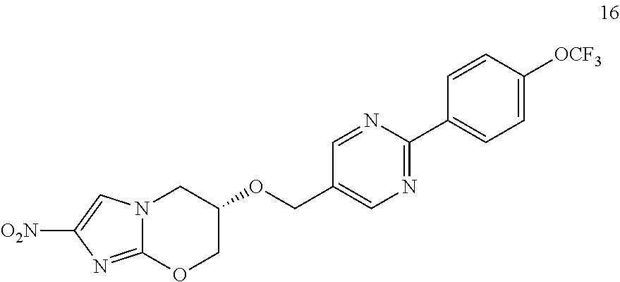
N12C(=NC([O2N])=C1)OCC(OCC1=CN=C(C3=CC=C([OCF3])C=C3)N=C1)C2
